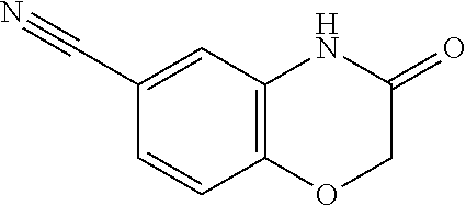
C12=C(C=C(C#N)C=C1)NC(=O)CO2
